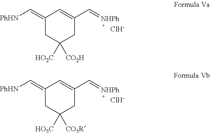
C1(=C[PhHN])CC([HO2C])([CO2H])CC(C=[NHPh])=C1.[Cl-].C1(=C[PhHN])CC([HO2C])([CO2R])CC(C=[NHPh])=C1.[Cl-]
